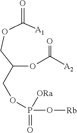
C(OC([A2])=O)(COC([A1])=O)COP(=O)(O[Rb])[ORa]
